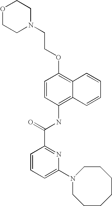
O1CCN(CCOC2=C3C(=C(NC(C4=NC(N5CCCCCCC5)=CC=C4)=O)C=C2)C=CC=C3)CC1
